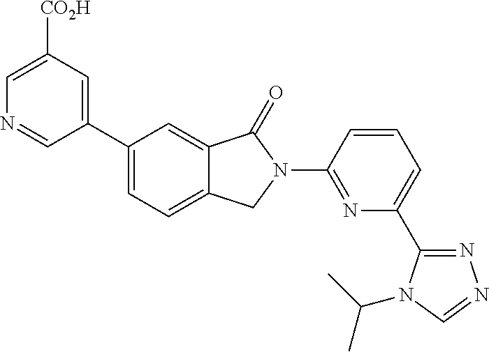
C1=C([CO2H])C=C(C2=CC=C3C(=C2)C(=O)N(C2=NC(C4=NN=CN4C(C)C)=CC=C2)C3)C=N1
